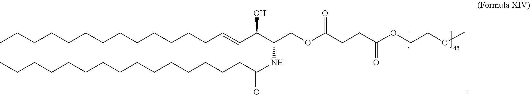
CCCCCCCCCCCCCC=CC(C(COC(CCC(=O)OCCOC)=O)NC(CCCCCCCCCCCCCCC)=O)O
